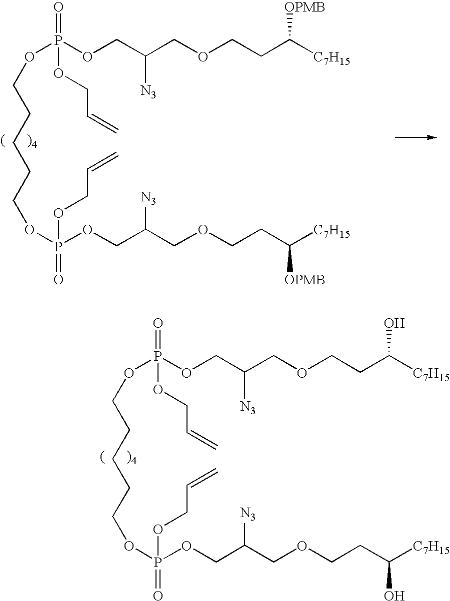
P(OCC(COCCC([C7H15])[OPMB])[N3])(OCCCCCOP(=O)(OCC(COCCC([C7H15])[OPMB])[N3])OCC=C)(=O)OCC=C.P(OCC(COCCC([C7H15])O)[N3])(OCCCCCOP(=O)(OCC(COCCC([C7H15])O)[N3])OCC=C)(=O)OCC=C
